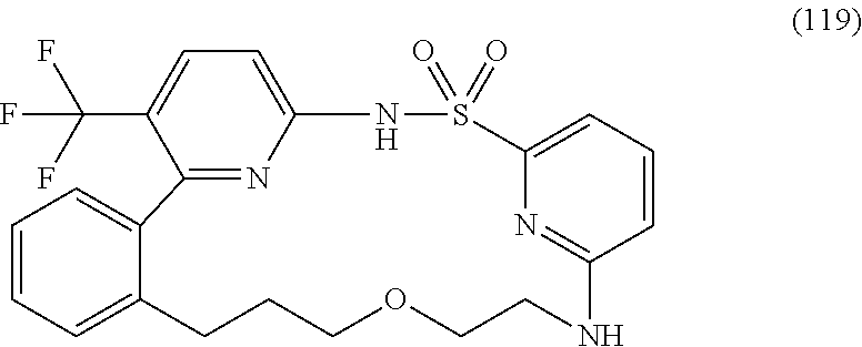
C1=CC=C2C(=C1)C1=NC(=CC=C1C(F)(F)F)NS(=O)(=O)C1=CC=CC(=N1)NCCOCCC2
